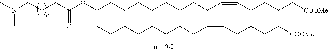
CN(CCCC(OC(CCCCCCCCC=CCCCC[COOMe])CCCCCCCCC=CCCCC[COOMe])=O)C
